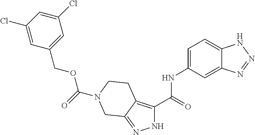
C(=O)(OCC1=CC(Cl)=CC(Cl)=C1)N1CCC2=C(C(=O)NC3=CC=C4C(=C3)N=NN4)NN=C2C1
